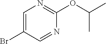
C1=C(Br)C=NC(OC(C)C)=N1
